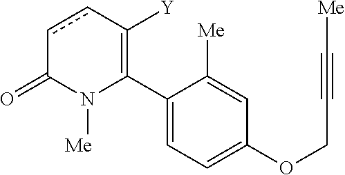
C1(C2=C([Y])ccC(=O)N2[Me])=CC=C(OCC#C[Me])C=C1[Me]
